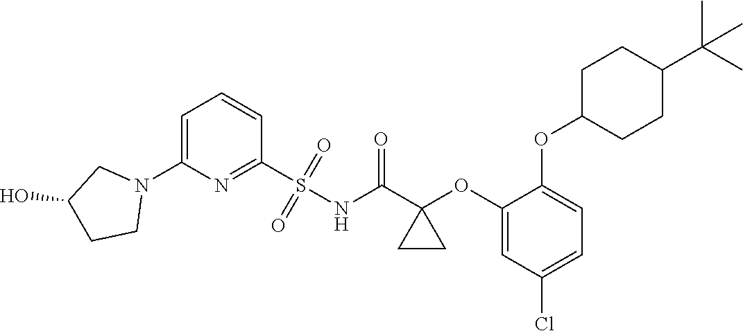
C1=C(N2CC(O)CC2)N=C(S(NC(C2(OC3=CC(Cl)=CC=C3OC3CCC(C(C)(C)C)CC3)CC2)=O)(=O)=O)C=C1
